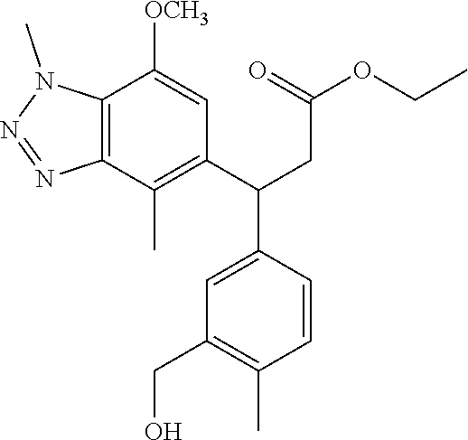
C12=C(C(C)=C(C(CC(OCC)=O)C3=CC(CO)=C(C)C=C3)C=C1[OCH3])N=NN2C
